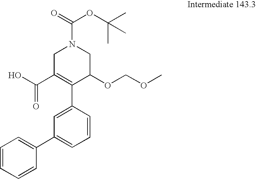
C1C(C(O)=O)=C(C2=CC(C3=CC=CC=C3)=CC=C2)C(OCOC)CN1C(=O)OC(C)(C)C
